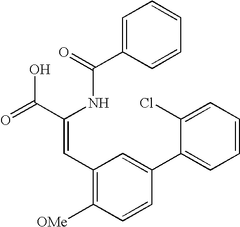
C1=C(C(=O)NC(C(=O)O)=CC2=C([OMe])C=CC(C3=CC=CC=C3Cl)=C2)C=CC=C1
